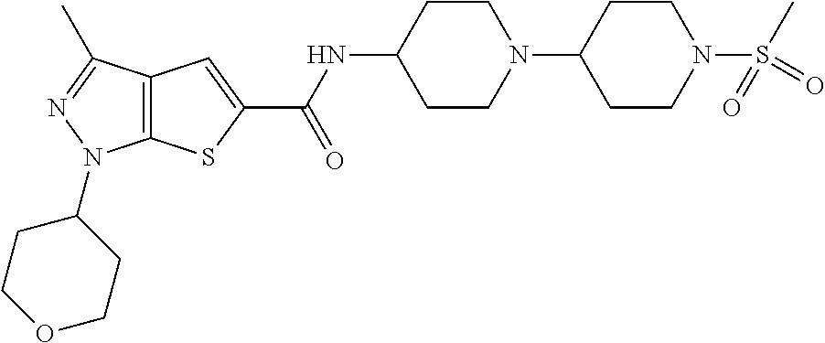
C12=C(SC(C(NC3CCN(C4CCN(S(C)(=O)=O)CC4)CC3)=O)=C1)N(C1CCOCC1)N=C2C
